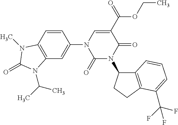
C1(=O)N(C2C3=C(CC2)C(C(F)(F)F)=CC=C3)C(=O)C(C(OCC)=O)=CN1C1=CC2=C(C=C1)N(C)C(=O)N2C(C)C
